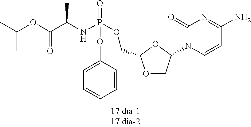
O1CC(N2C=CC(N)=NC2=O)OC1COP(NC(C(OC(C)C)=O)C)(=O)OC1=CC=CC=C1
